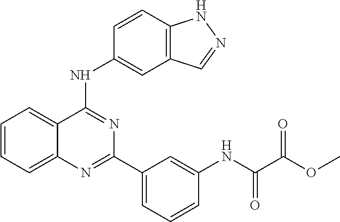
O(C)C(C(NC1=CC(C2=NC3=CC=CC=C3C(NC3=CC4=C(NN=C4)C=C3)=N2)=CC=C1)=O)=O
